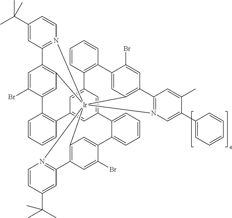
C12=C3C=C(Br)C(=C1)C1=CC=CC=C1C1=CC4=CC(=C1)C1=C(C=CC=C1)C1=CC5=C(C=C1Br)C1=N([Ir]256(C2=C(C=C(Br)C(=C2)C2=C4C=CC=C2)C2=N6C=C(C4=CC=CC=C4)C(C)=C2)N2=C3C=C(C(C)(C)C)C=C2)C=CC(C(C)(C)C)=C1
